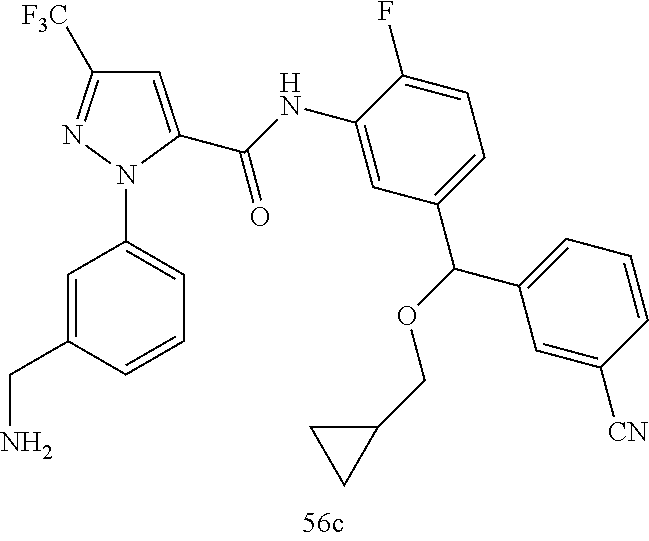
C1=C(CN)C=CC=C1N1N=C([F3C])C=C1C(NC1=CC(C(C2=CC=CC([CN])=C2)OCC2CC2)=CC=C1F)=O
